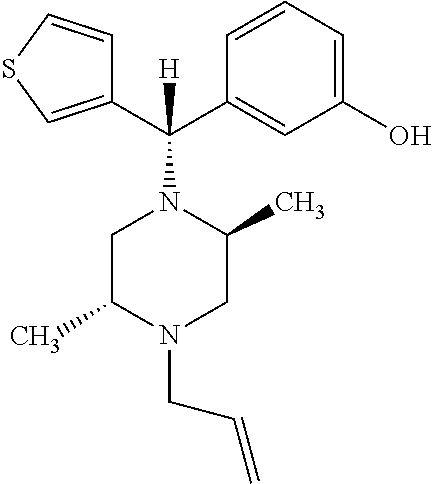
C(C1=CC(O)=CC=C1)(N1CC(C)N(CC=C)CC1C)([H])C1=CSC=C1
